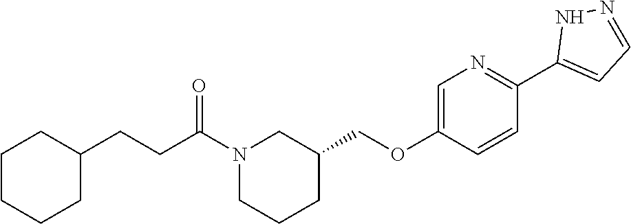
N1(C(CCC2CCCCC2)=O)CCCC(COC2=CN=C(C3=CC=NN3)C=C2)C1
